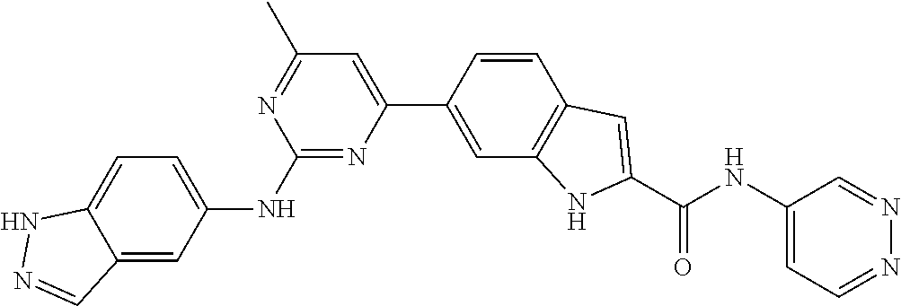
C1(C2=CC3=C(C=C2)C=C(C(NC2=CC=NN=C2)=O)N3)=CC(C)=NC(NC2=CC=C3C(=C2)C=NN3)=N1
